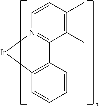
C1=CC(C)=C(C)C2=N1[Ir]C1=C2C=CC=C1
